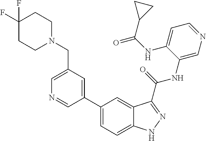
C1(CN2CCC(F)(F)CC2)=CN=CC(C2=CC=C3C(=C2)C(C(NC2=CN=CC=C2NC(=O)C2CC2)=O)=NN3)=C1
